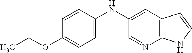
CCOC1=CC=C(NC2=CC3=C(N=C2)NC=C3)C=C1
